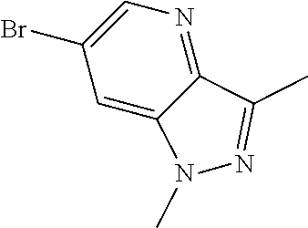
N1=C2C(=CC(Br)=C1)N(C)N=C2C
